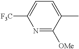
N1=C([OMe])C(C)=CC=C1[F3C]
